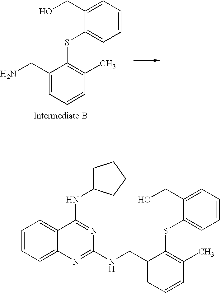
C1(CN)=CC=CC(C)=C1SC1=CC=CC=C1CO.C1=CC=C2C(=C1)C(NC1CCCC1)=NC(NCC1=CC=CC(C)=C1SC1=CC=CC=C1CO)=N2
